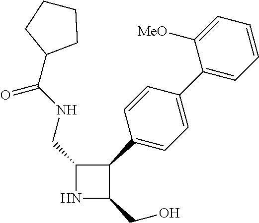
N1C(CO)C(C2=CC=C(C3=CC=CC=C3[MeO])C=C2)C1CNC(C1CCCC1)=O
